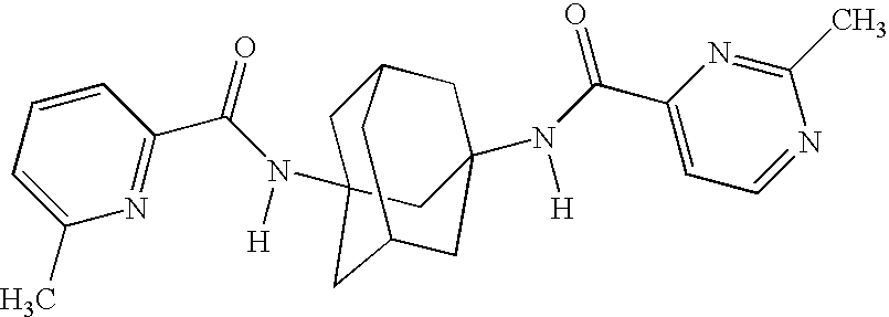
N(C(C1=NC(C)=CC=C1)=O)(C12CC3CC(N(C(=O)C4=CC=NC(C)=N4)[H])(CC(C1)C3)C2)[H]
